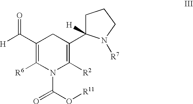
[H]C(C1=C([R6])N(C(O[R11])=O)C([R2])=C(C2([H])N([R7])CCC2)C1)=O
